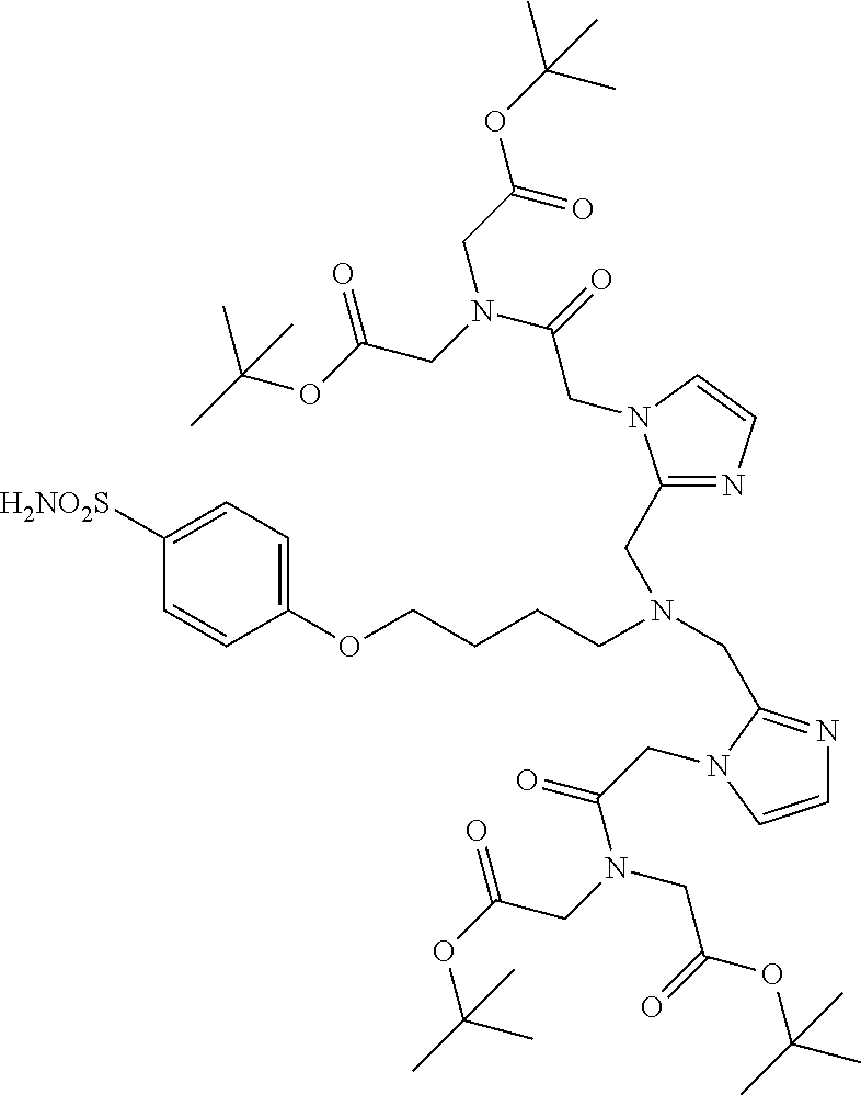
C1([H2NO2S])=CC=C(OCCCCN(CC2=NC=CN2CC(N(CC(=O)OC(C)(C)C)CC(=O)OC(C)(C)C)=O)CC2=NC=CN2CC(=O)N(CC(=O)OC(C)(C)C)CC(=O)OC(C)(C)C)C=C1
